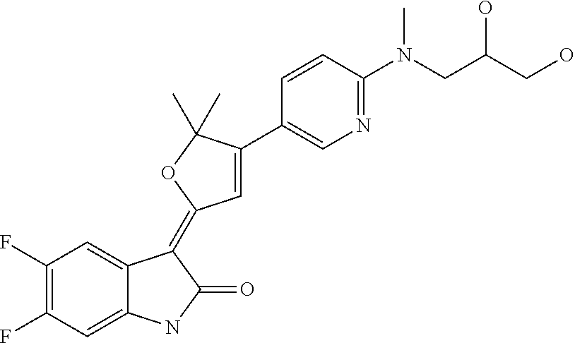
C1(F)=C(F)C=C2C(=C1)NC(=O)C2=C1C=C(C2=CN=C(N(CC(CO)O)C)C=C2)C(C)(C)O1
